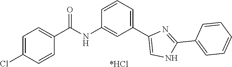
C1=C(Cl)C=CC(C(NC2=CC(C3=CNC(C4=CC=CC=C4)=N3)=CC=C2)=O)=C1.[*HCl]
